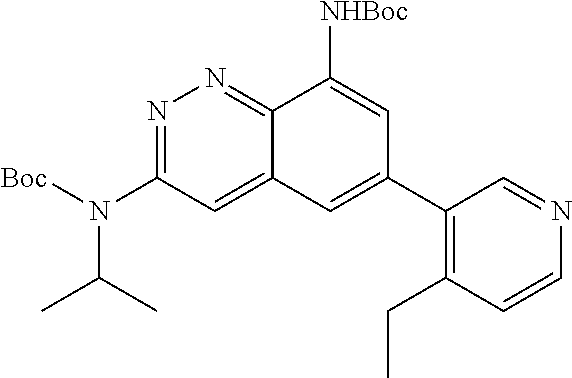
N1=C(N([Boc])C(C)C)C=C2C(=N1)C([NHBoc])=CC(C1=C(CC)C=CN=C1)=C2
